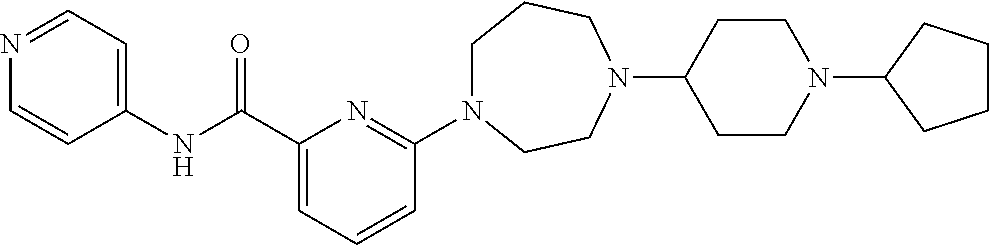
C1N(C2=NC(C(NC3=CC=NC=C3)=O)=CC=C2)CCN(C2CCN(C3CCCC3)CC2)CC1
